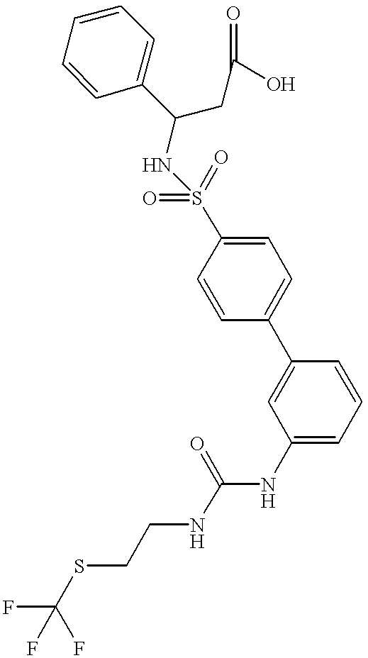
C1(C(CC(O)=O)NS(C2=CC=C(C3=CC(NC(NCCSC(F)(F)F)=O)=CC=C3)C=C2)(=O)=O)=CC=CC=C1
